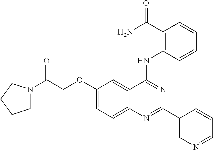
C1(OCC(=O)N2CCCC2)=CC=C2C(=C1)C(NC1=C(C(=O)N)C=CC=C1)=NC(C1=CN=CC=C1)=N2
